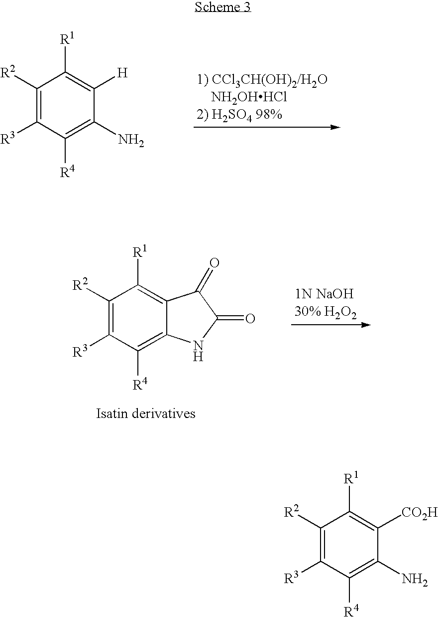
C1([R2])=C([R3])C([R4])=C(N)C([H])=C1[R1].C1([R2])=C([R3])C([R4])=C2C(=C1[R1])C(=O)C(=O)N2.C1([R2])=C([R3])C([R4])=C(N)C([CO2H])=C1[R1]
